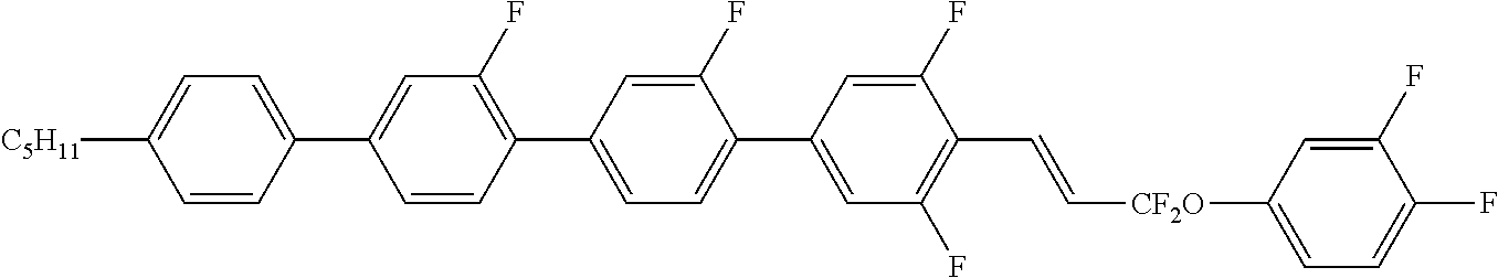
C1(F)=CC(C2=C(F)C=C(C3=CC=C([C5H11])C=C3)C=C2)=CC=C1C1=CC(F)=C(C=C[CF2O]C2=CC=C(F)C(F)=C2)C(F)=C1
